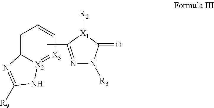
C12=CC=C[X3]=[X2]1NC([R9])=N2.CC1=NN([R3])C(=O)[X1]1[R2]
